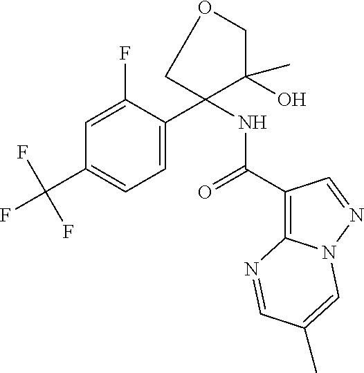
C1=C(F)C(C2(NC(=O)C3=C4N(N=C3)C=C(C)C=N4)C(O)(C)COC2)=CC=C1C(F)(F)F
